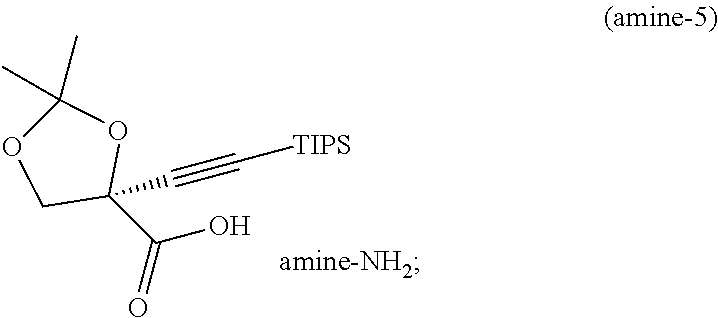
O1C(C)(C)OCC1(C#C[TIPS])C(=O)O
